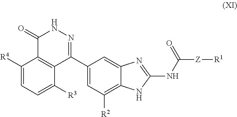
C1([R4])=CC=C([R3])C2=C1C(=O)NN=C2C1=CC([R2])=C2C(=C1)N=C(NC([Z][R1])=O)N2
